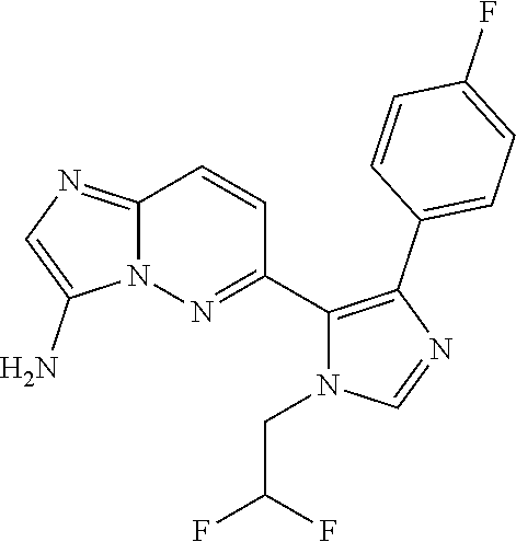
C12=NC=C(N)N1N=C(C1=C(C3=CC=C(F)C=C3)N=CN1CC(F)F)C=C2
